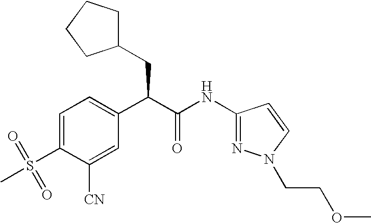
C1=C(S(=O)(C)=O)C([CN])=CC(C(C(NC2=NN(CCOC)C=C2)=O)CC2CCCC2)=C1
